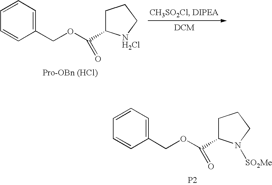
C1=CC=C(COC(=O)C2CCCN2[SO2Me])C=C1.[P2].C1=CC=C(COC(=O)C2CCC[NH2Cl]2)C=C1.[Pro-OBn (HCl)]
